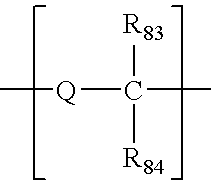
[Q](C(C)([R83])[R84])C
